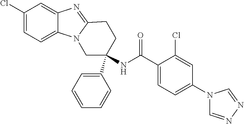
C12=CC=C(Cl)C=C1N=C1N2CC(NC(C2=CC=C(N3C=NN=C3)C=C2Cl)=O)(C2=CC=CC=C2)CC1
